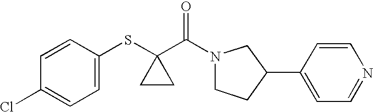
C1=CC(SC2(C(=O)N3CCC(C4=CC=NC=C4)C3)CC2)=CC=C1Cl
